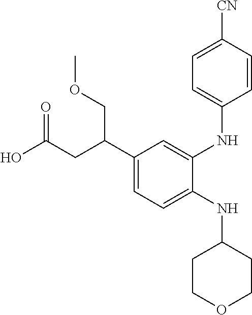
N(C1=CC=C(C(CC(O)=O)COC)C=C1NC1=CC=C([CN])C=C1)C1CCOCC1
